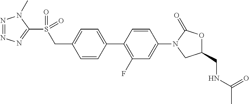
C1(C2=CC=C(CS(C3=NN=NN3C)(=O)=O)C=C2)=C(F)C=C(N2CC(CNC(C)=O)OC2=O)C=C1
